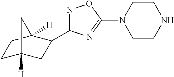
N1=C(C2CC3([H])CCC2([H])C3)N=C(N2CCNCC2)O1
